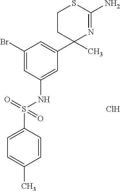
C1CC(C2=CC(Br)=CC(NS(C3=CC=C(C)C=C3)(=O)=O)=C2)(C)N=C(N)S1.Cl
